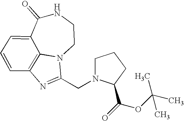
C1(=O)C2=CC=CC3=C2N(CCN1)C(CN1CCCC1C(=O)OC(C)(C)C)=N3
